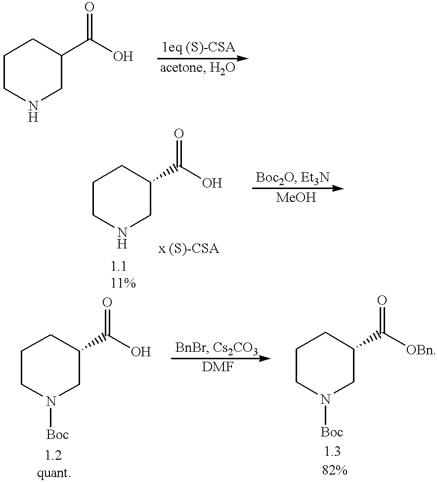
C1CNCC(C(O)=O)C1.C1CN([Boc])CC(C(O)=O)C1.C1CNCC(C(O)=O)C1.C1CN([Boc])CC(C([OBn])=O)C1
